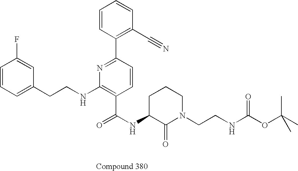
C1=CC=C(CCNC2=C(C(NC3C(=O)N(CCNC(OC(C)(C)C)=O)CCC3)=O)C=CC(C3=C(C#N)C=CC=C3)=N2)C=C1F
